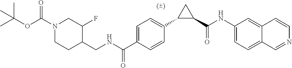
C1=C(C(NCC2C(F)CN(C(OC(C)(C)C)=O)CC2)=O)C=CC(C2C(C(NC3=CC=C4C=NC=CC4=C3)=O)C2)=C1
